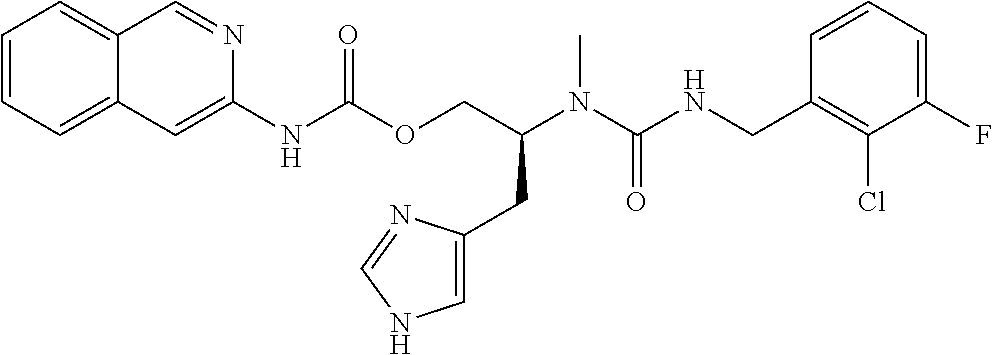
C1=CC(CNC(N(C)C(COC(NC2=CC3=CC=CC=C3C=N2)=O)CC2=CNC=N2)=O)=C(Cl)C(F)=C1
